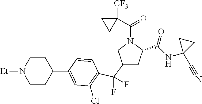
C1(C(F)(F)C2=C(Cl)C=C(C3CCN([Et])CC3)C=C2)CC(C(NC2(C#N)CC2)=O)N(C(C2([CF3])CC2)=O)C1
